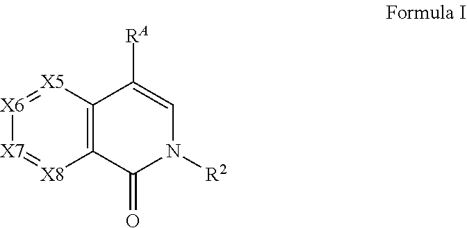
C12=C([X5]=[X6][X7]=[X8]1)C([RA])=CN([R2])C2=O
